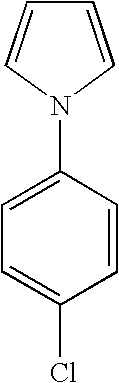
C1=CN(C2=CC=C(Cl)C=C2)C=C1
